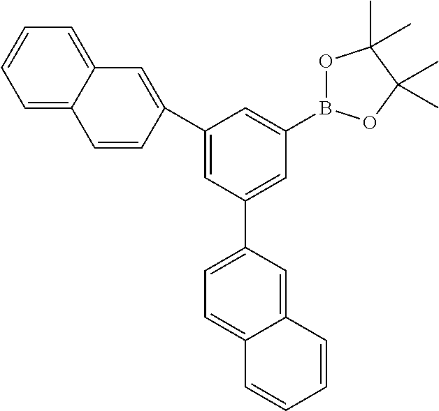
C1=C2C(=CC=C1)C=C(C1=CC(C3=CC=C4C(=C3)C=CC=C4)=CC(B3OC(C)(C)C(C)(C)O3)=C1)C=C2
